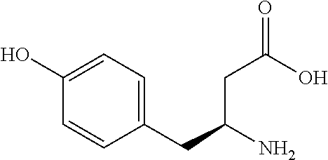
C1(O)=CC=C(CC(N)CC(=O)O)C=C1
